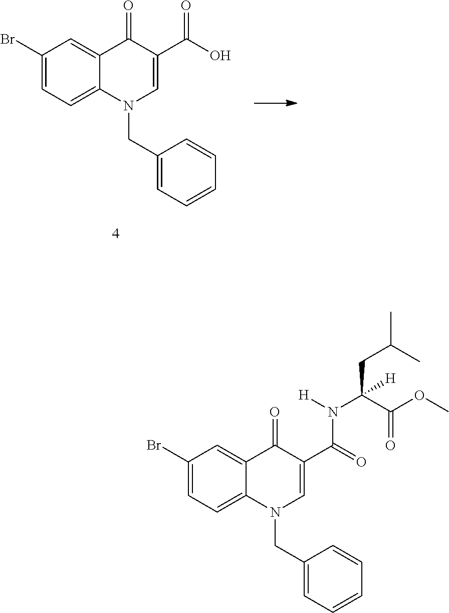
C1(Br)=CC=C2C(=C1)C(=O)C(C(O)=O)=CN2CC1=CC=CC=C1.C1(Br)=CC=C2C(=C1)C(=O)C(C(=O)N([H])C(C(OC)=O)(CC(C)C)[H])=CN2CC1=CC=CC=C1
